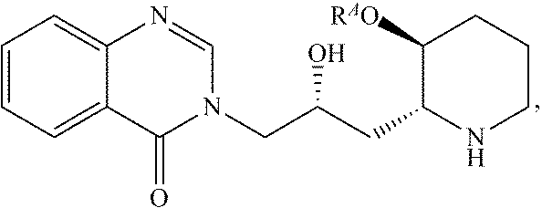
C1=CC=C2C(=C1)N=CN(CC(CC1NCCCC1[RAO])O)C2=O
